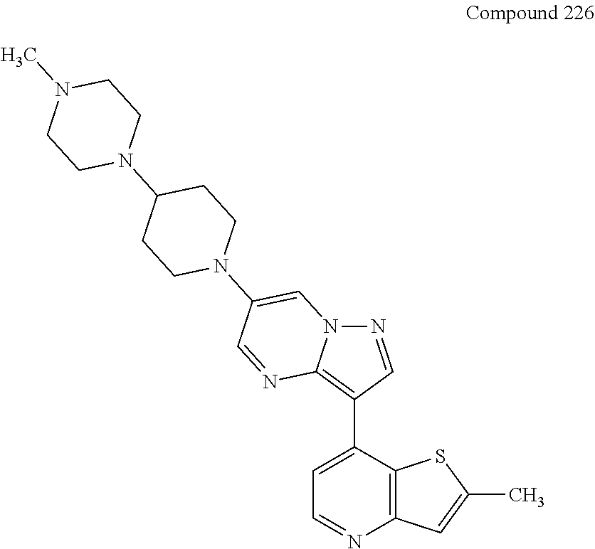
C12=C(C(C3=C4N(N=C3)C=C(N3CCC(N5CCN(C)CC5)CC3)C=N4)=CC=N1)SC(C)=C2
